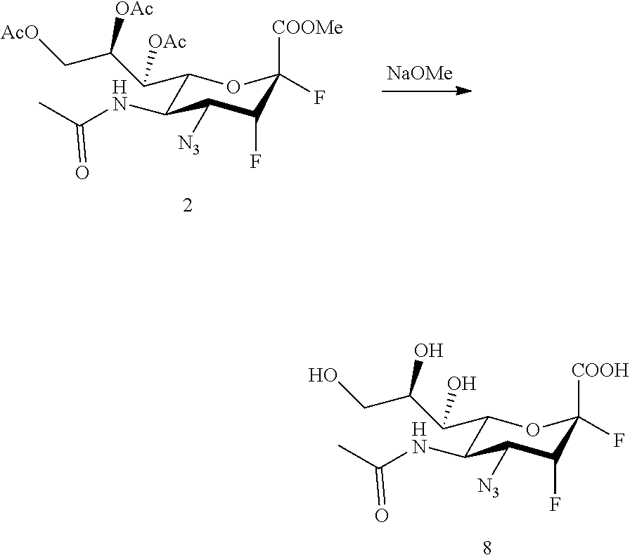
C1(C(C(CO)O)O)C(NC(C)=O)C([N3])C(F)C([COOH])(F)O1.C1(C(C(C[AcO])[OAc])[OAc])C(NC(C)=O)C([N3])C(F)C([COOMe])(F)O1.[NaOMe]
